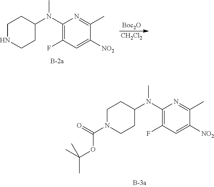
C1N(C(=O)OC(C)(C)C)CCC(N(C2=C(F)C=C([NO2])C(C)=N2)C)C1.C1NCCC(N(C2=C(F)C=C([NO2])C(C)=N2)C)C1.[Boc2O].[CH2Cl2]
